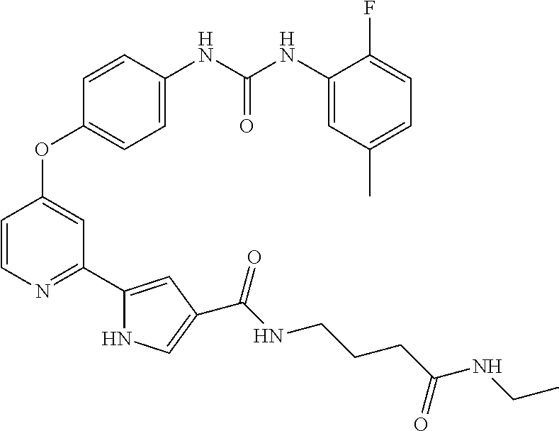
C1=C(NC(NC2=CC(C)=CC=C2F)=O)C=CC(OC2=CC(C3=CC(C(NCCCC(NCC)=O)=O)=CN3)=NC=C2)=C1
